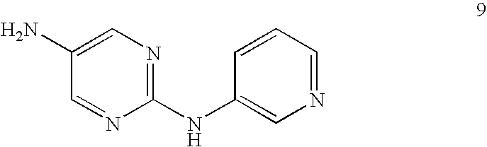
C1(NC2=CN=CC=C2)=NC=C(N)C=N1
